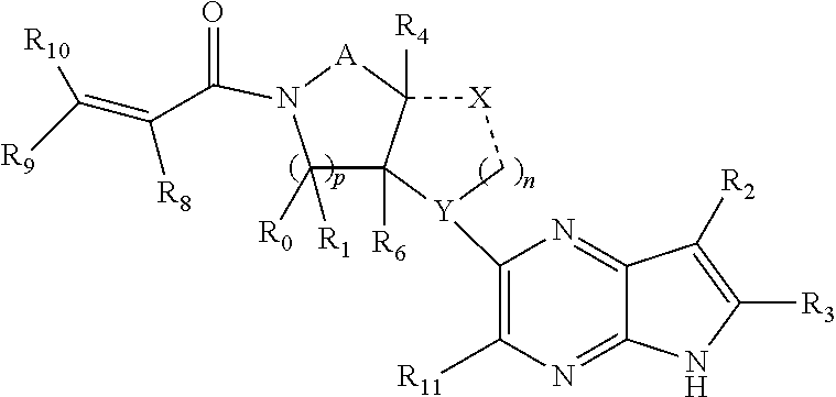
N1(C(=O)C(=C([R9])[R10])[R8])C([R1])([R0])C2([R6])C([R4])([A]1)[X]C[Y]2C1=C([R11])N=C2C(=N1)C([R2])=C([R3])N2
